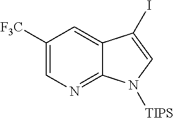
C1([F3C])=CN=C2C(=C1)C(I)=CN2[TIPS]
